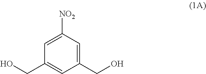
C1([NO2])=CC(CO)=CC(CO)=C1
